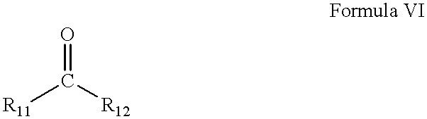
O=C([R11])[R12]
